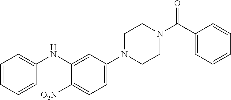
C1N(C2=CC=C([O2N])C(NC3=CC=CC=C3)=C2)CCN(C(C2=CC=CC=C2)=O)C1
